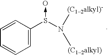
C1(S(N([(C12alkyl)-])[(C12alkyl)])->O)=CC=CC=C1
